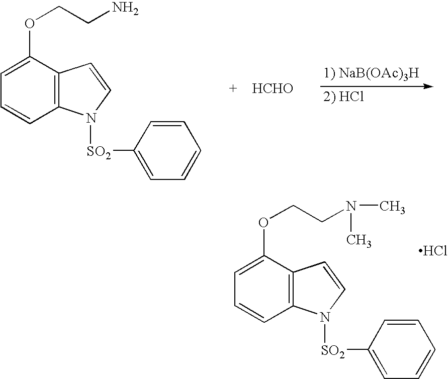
C12=C(C(OCCN(C)C)=CC=C1)C=CN2[SO2]C1=CC=CC=C1.Cl.C12=C(C(OCCN)=CC=C1)C=CN2[SO2]C1=CC=CC=C1.[HCHO]
